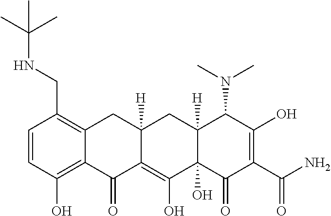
C1=CC(O)=C2C(=C1CNC(C)(C)C)CC1([H])C(=C(O)C3(O)C([H])(C1)C(N(C)C)C(O)=C(C(N)=O)C3=O)C2=O
